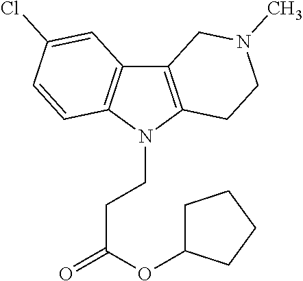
C12=C(N(CCC(=O)OC3CCCC3)C3=C1C=C(Cl)C=C3)CCN(C)C2
